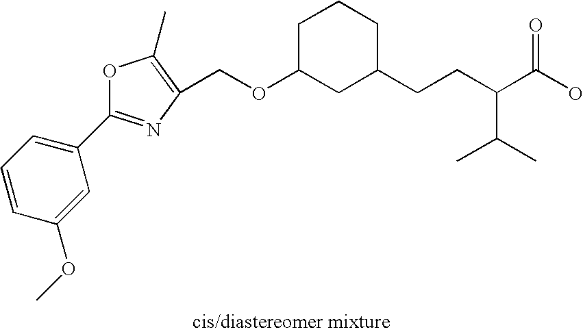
O1C(C2=CC=CC(OC)=C2)=NC(COC2CC(CCC(C(O)=O)C(C)C)CCC2)=C1C
